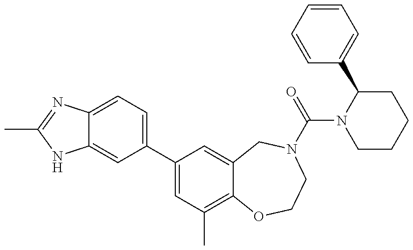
C12=CC(C3=CC(C)=C4C(=C3)CN(C(N3CCCCC3C3=CC=CC=C3)=O)CCO4)=CC=C1N=C(C)N2
